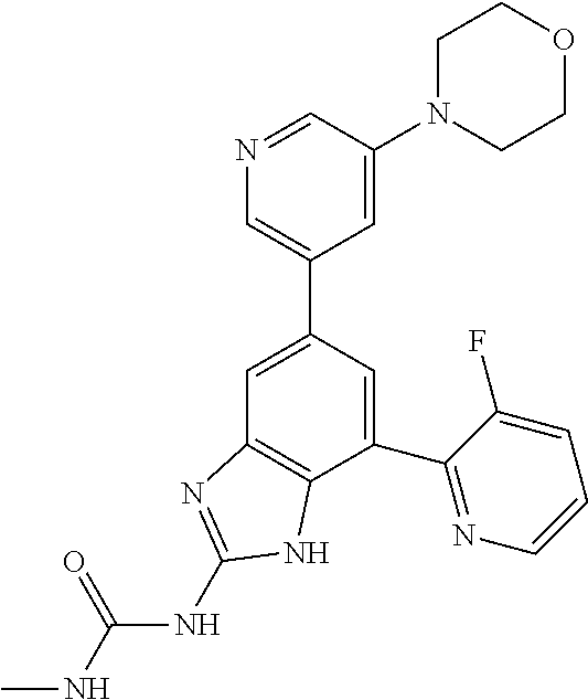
C1=C(C2=CN=CC(N3CCOCC3)=C2)C=C(C2=NC=CC=C2F)C2=C1N=C(NC(=O)NC)N2
